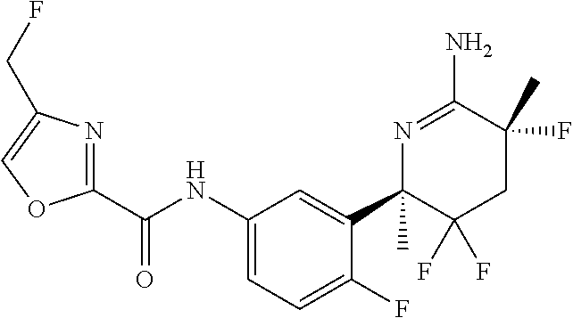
C(NC1=CC=C(F)C(C2(C)C(F)(F)CC(F)(C)C(N)=N2)=C1)(=O)C1=NC(CF)=CO1
